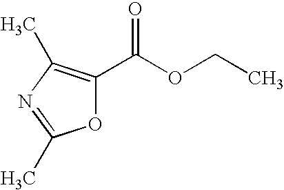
O1C(C(OCC)=O)=C(C)N=C1C
